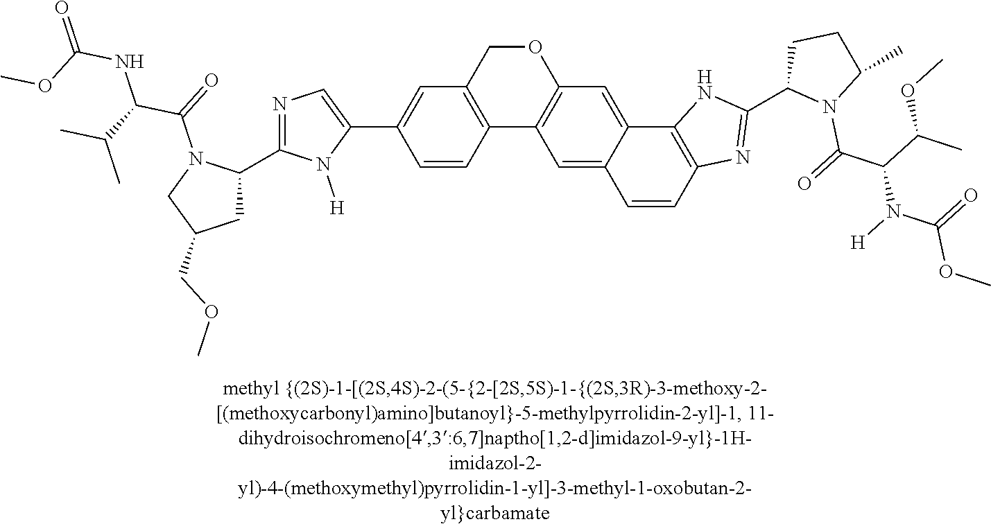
C1(C2=CN=C(C3CC(COC)CN3C(=O)C(C(C)C)NC(OC)=O)N2[H])=CC2=C(C=C1)C1=C(OC2)C=C2C(=C1)C=CC1=C2NC(C2CCC(C)N2C(=O)C(C(C)OC)N([H])C(=O)OC)=N1
